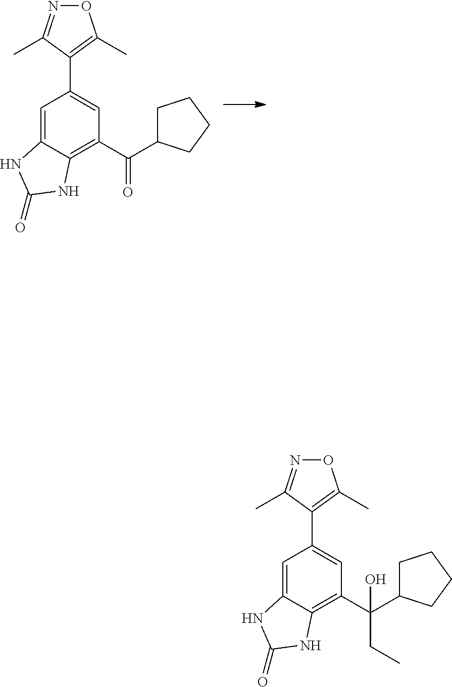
O1N=C(C)C(C2=CC(C(=O)C3CCCC3)=C3C(=C2)NC(=O)N3)=C1C.O1N=C(C)C(C2=CC(C(CC)(C3CCCC3)O)=C3C(=C2)NC(=O)N3)=C1C
